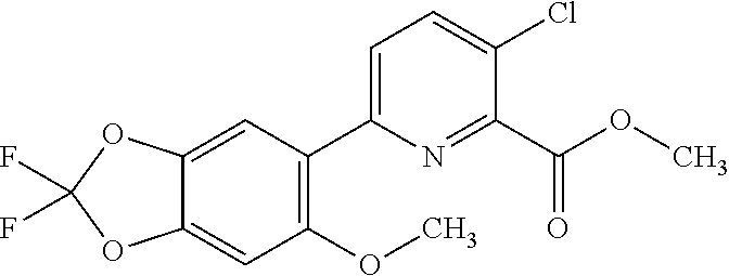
FC1(F)OC2=CC(OC)=C(C3=CC=C(Cl)C(C(OC)=O)=N3)C=C2O1
